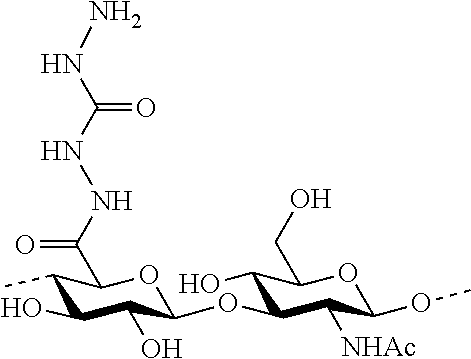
C1(C)C(O)C(O)C(OC2C(O)C(CO)OC(OC)C2[NHAc])OC1C(NNC(NN)=O)=O
